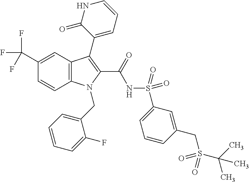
C12=C(C=C(C(F)(F)F)C=C1)C(C1=CC=CNC1=O)=C(C(=O)NS(C1=CC=CC(CS(C(C)(C)C)(=O)=O)=C1)(=O)=O)N2CC1=CC=CC=C1F
